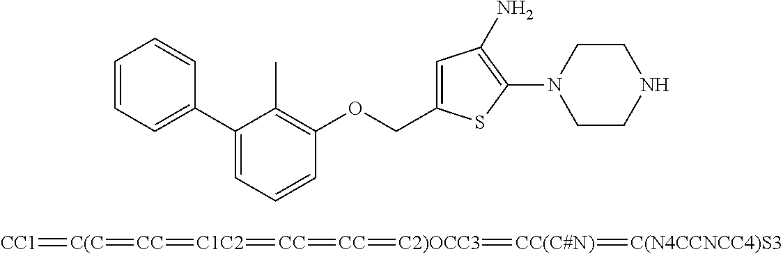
C1=CC=C(C2=CC=CC(OCC3=CC(N)=C(N4CCNCC4)S3)=C2C)C=C1.[CC1]=[C(C]=[CC]=[C1C2]=[CC]=[CC]=[C2)OCC3]=[CC(C#N)]=[C(N4CCNCC4)S3]
